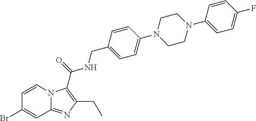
C1=CN2C(=NC(CC)=C2C(=O)NCC2=CC=C(N3CCN(C4=CC=C(F)C=C4)CC3)C=C2)C=C1Br
